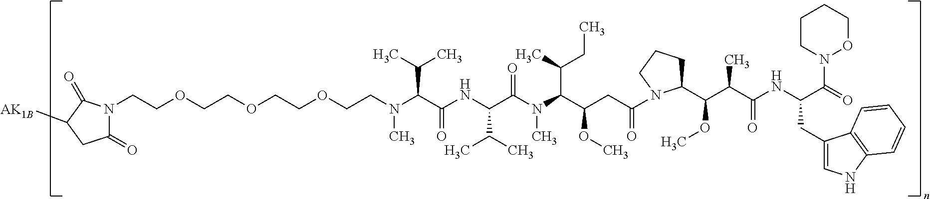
N(C(C(NC(C(C)C)C(N(C)C(C(C)CC)C(CC(=O)N1C(C(C(C(=O)NC(CC2=CNC3=C2C=CC=C3)C(=O)N2CCCCO2)C)OC)CCC1)OC)=O)=O)C(C)C)(C)CCOCCOCCOCCN1C(=O)CC([AK1B])C1=O
